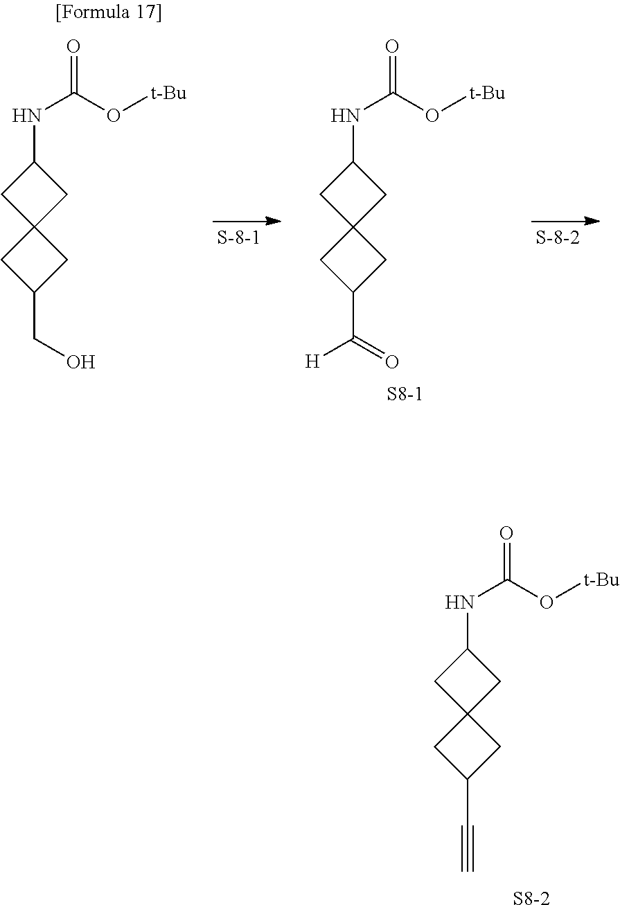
C1(NC(O[t-Bu])=O)CC2(C1)CC(C#C)C2.[S8-2].C1(NC(O[t-Bu])=O)CC2(C1)CC(C(=O)[H])C2.[S8-1].C1(NC(O[t-Bu])=O)CC2(C1)CC(CO)C2
